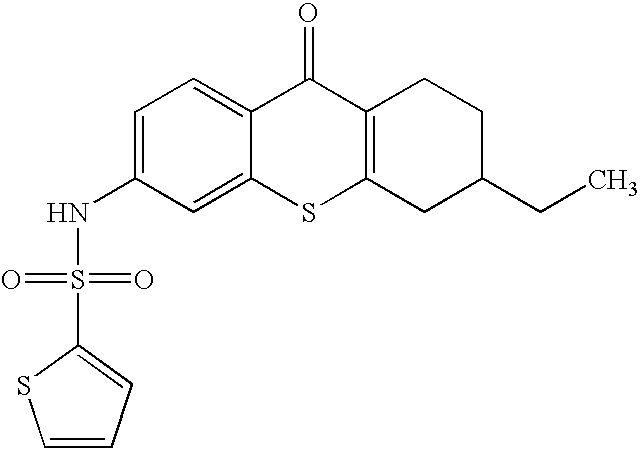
C1=C(NS(C2=CC=CS2)(=O)=O)C=C2C(=C1)C(=O)C1=C(S2)CC(CC)CC1
